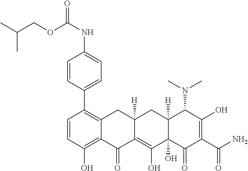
C1=CC(O)=C2C(=C1C1=CC=C(NC(OCC(C)C)=O)C=C1)CC1([H])C(=C(O)C3(O)C([H])(C1)C(N(C)C)C(O)=C(C(N)=O)C3=O)C2=O
